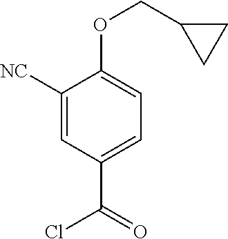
C1([NC])=CC(C(=O)Cl)=CC=C1OCC1CC1
